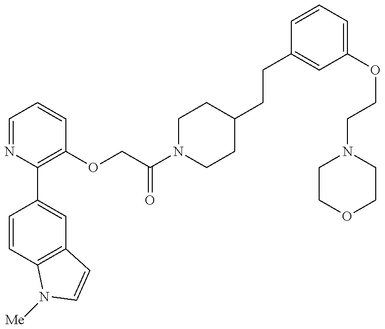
C1=CC2=C(C=C1C1=C(OCC(N3CCC(CCC4=CC(OCCN5CCOCC5)=CC=C4)CC3)=O)C=CC=N1)C=CN2[Me]
